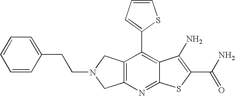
C12=C(CN(CCC3=CC=CC=C3)C1)C(C1=CC=CS1)=C1C(=N2)SC(C(N)=O)=C1N
